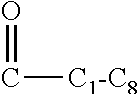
O=C[C1-C8]
